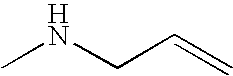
C(CNC)=C
